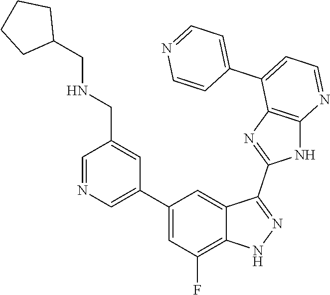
C1=NC=C(C2=CC(F)=C3C(=C2)C(C2=NC4=C(N2)N=CC=C4C2=CC=NC=C2)=NN3)C=C1CNCC1CCCC1
